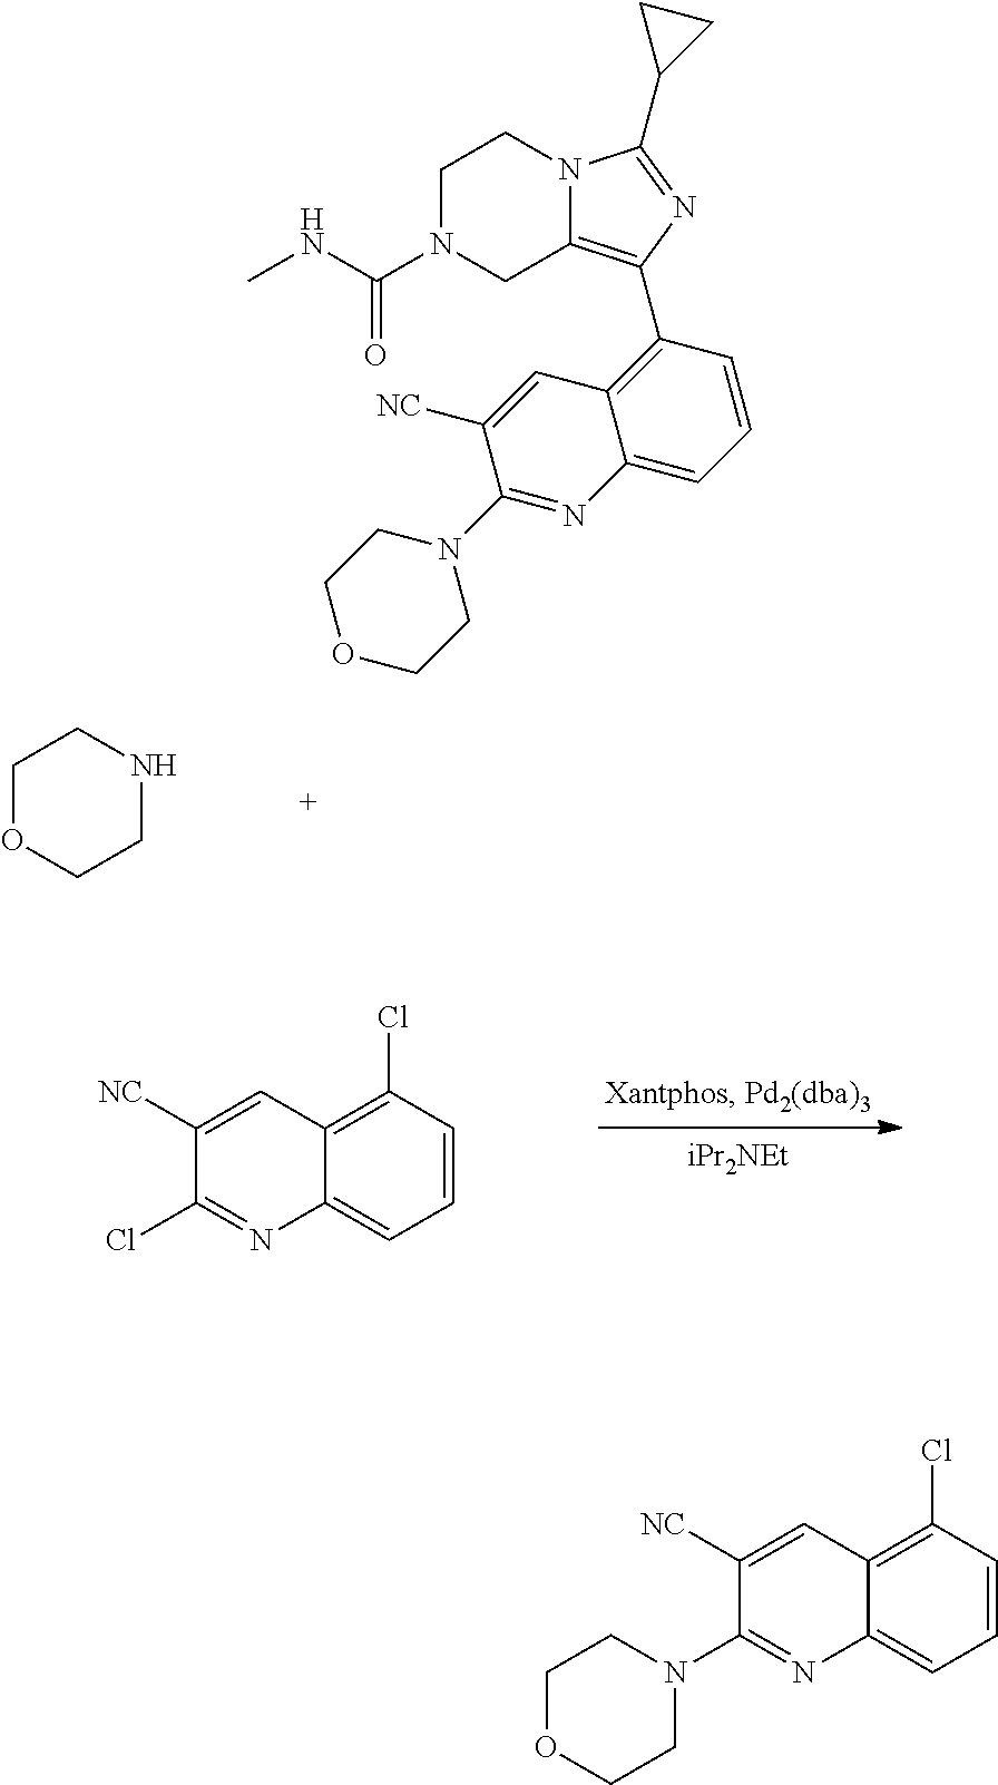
C1OCCNC1.[iPr2NEt].C1=CC(Cl)=C2C(=C1)N=C(Cl)C([NC])=C2.C1N(C(NC)=O)CC2=C(C3=C4C(=CC=C3)N=C(N3CCOCC3)C([NC])=C4)N=C(C3CC3)N2C1.C1=CC(Cl)=C2C(=C1)N=C(N1CCOCC1)C([NC])=C2
